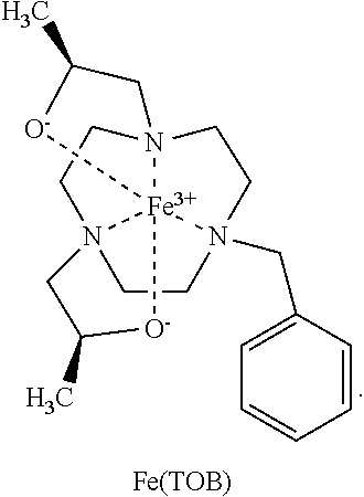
C1CN2(CC3=CC=CC=C3)CCN34CCN15[Fe]23([O-]C(C)C4)[O-]C(C)C5.[Fe(TOB)]
